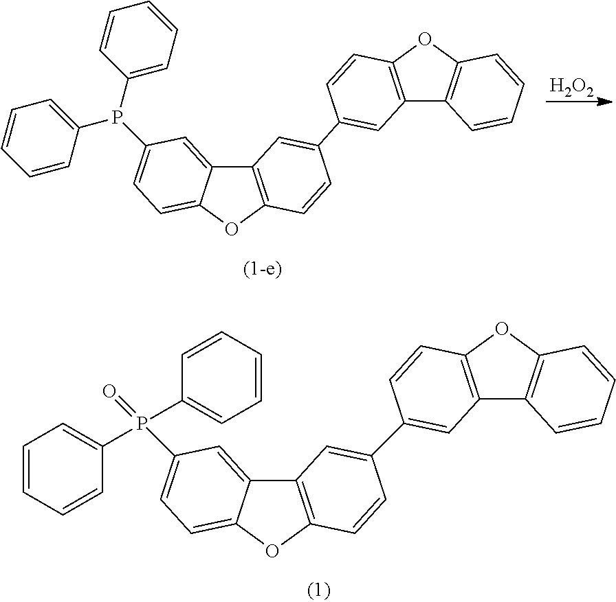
C12=C(OC3=CC=C(P(C4=CC=CC=C4)C4=CC=CC=C4)C=C13)C=CC(C1=CC3=C(OC4=C3C=CC=C4)C=C1)=C2.[H2O2].C12=C(OC3=CC=C(P(C4=CC=CC=C4)(C4=CC=CC=C4)=O)C=C13)C=CC(C1=CC3=C(OC4=C3C=CC=C4)C=C1)=C2
